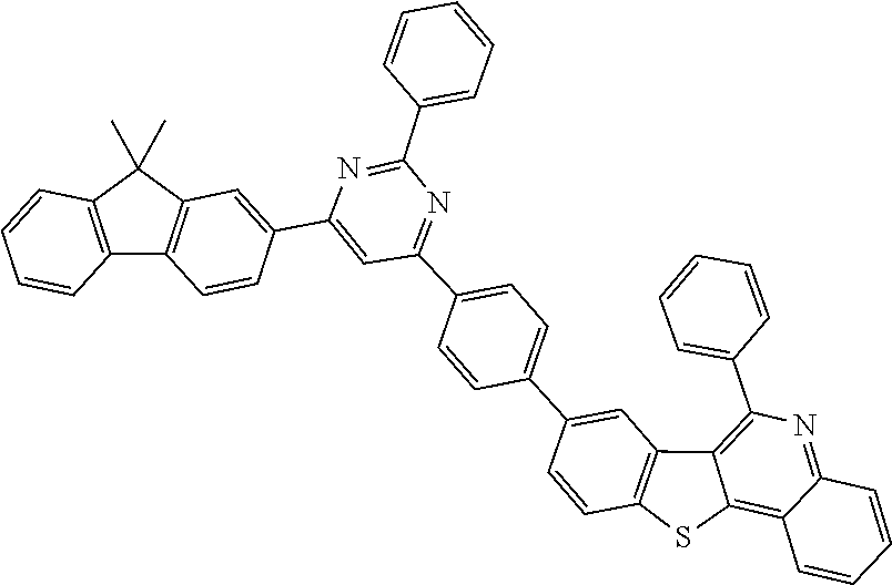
C1=CC(C2=NC(C3=CC4=C(C5=C(C=CC=C5)C4(C)C)C=C3)=CC(C3=CC=C(C4=CC5=C(C=C4)SC4=C6C(=NC(C7=CC=CC=C7)=C54)C=CC=C6)C=C3)=N2)=CC=C1
